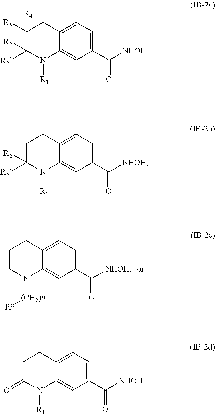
C1CN([(CH2)n][Ra])C2=CC(C([NHOH])=O)=CC=C2C1.C1([R4])([R5])C([R2])([R2])N([R1])C2=CC(C([NHOH])=O)=CC=C2C1.C1C([R2])([R2])N([R1])C2=CC(C([NHOH])=O)=CC=C2C1.C1C(=O)N([R1])C2=CC(C([NHOH])=O)=CC=C2C1
